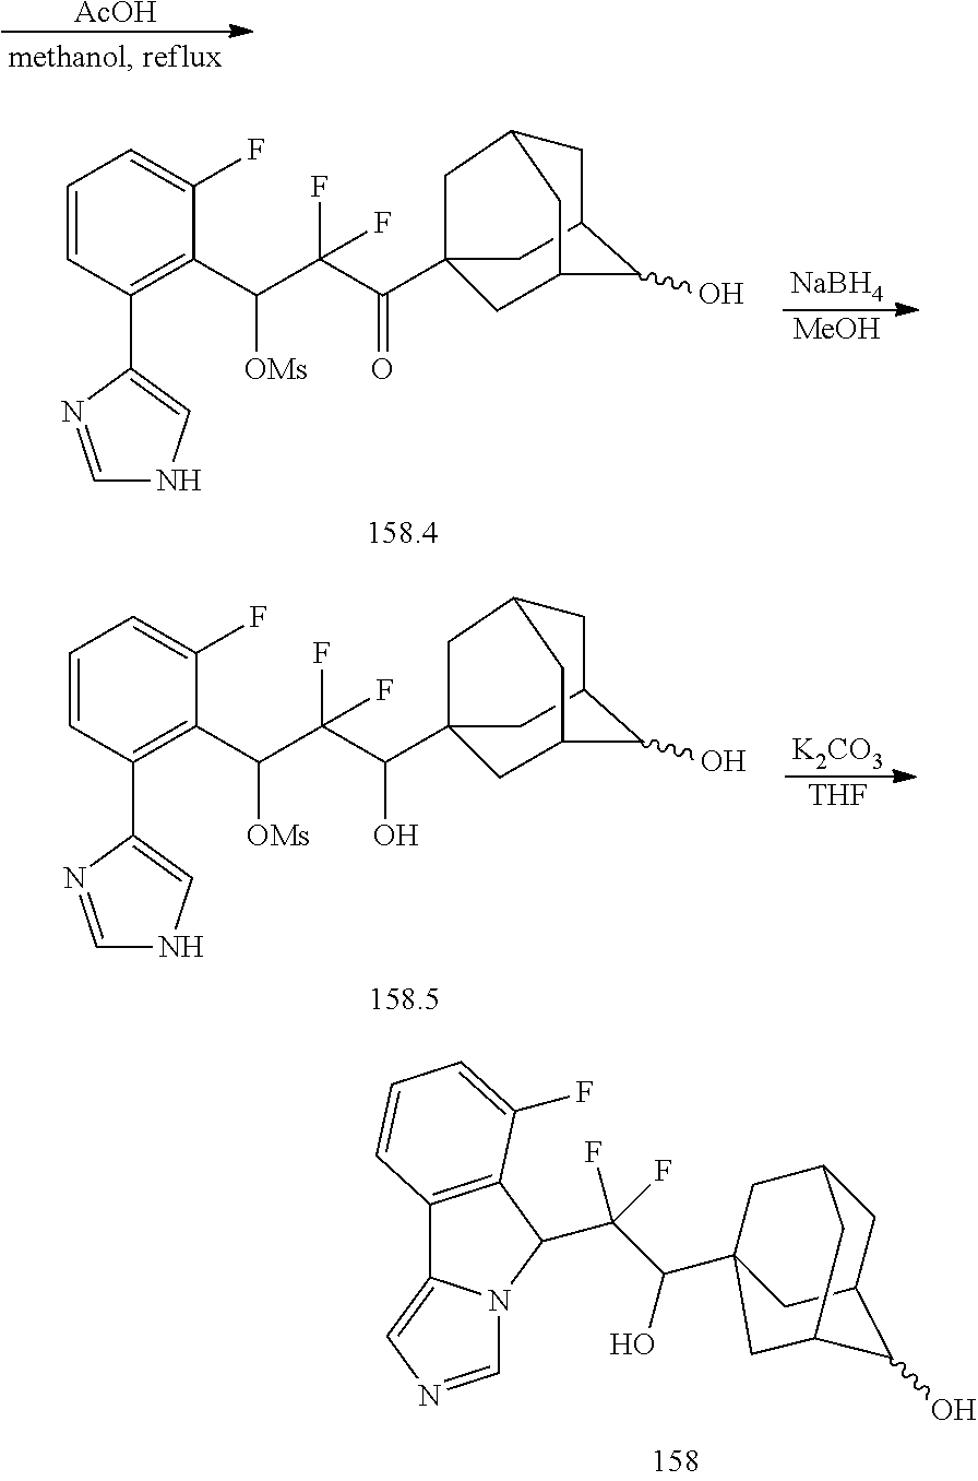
[AcOH].C1C2(C(C(C(C3=C(C4=CNC=N4)C=CC=C3F)[OMs])(F)F)=O)CC3C(O)C(C2)CC1C3.[NaBH4].[MeOH].C1C2(C(C(C(C3=C(C4=CNC=N4)C=CC=C3F)[OMs])(F)F)O)CC3C(O)C(C2)CC1C3.[K2CO3].[THF].C1=CC2=C(C(F)=C1)C(C(C(O)C13CC4CC(C(O)C(C1)C4)C3)(F)F)N1C2=CN=C1
